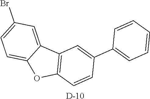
C1(Br)=CC=C2C(=C1)C1=C(O2)C=CC(C2=CC=CC=C2)=C1.[D]
